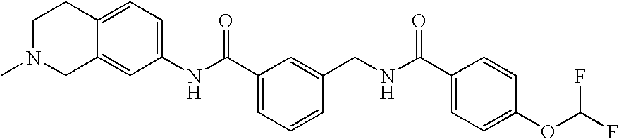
C1N(C)CC2=CC(NC(C3=CC=CC(CNC(C4=CC=C(OC(F)F)C=C4)=O)=C3)=O)=CC=C2C1
